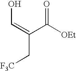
C(=C(C([OEt])=O)C[F3C])O
